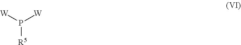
[R5]P([W])[W]
